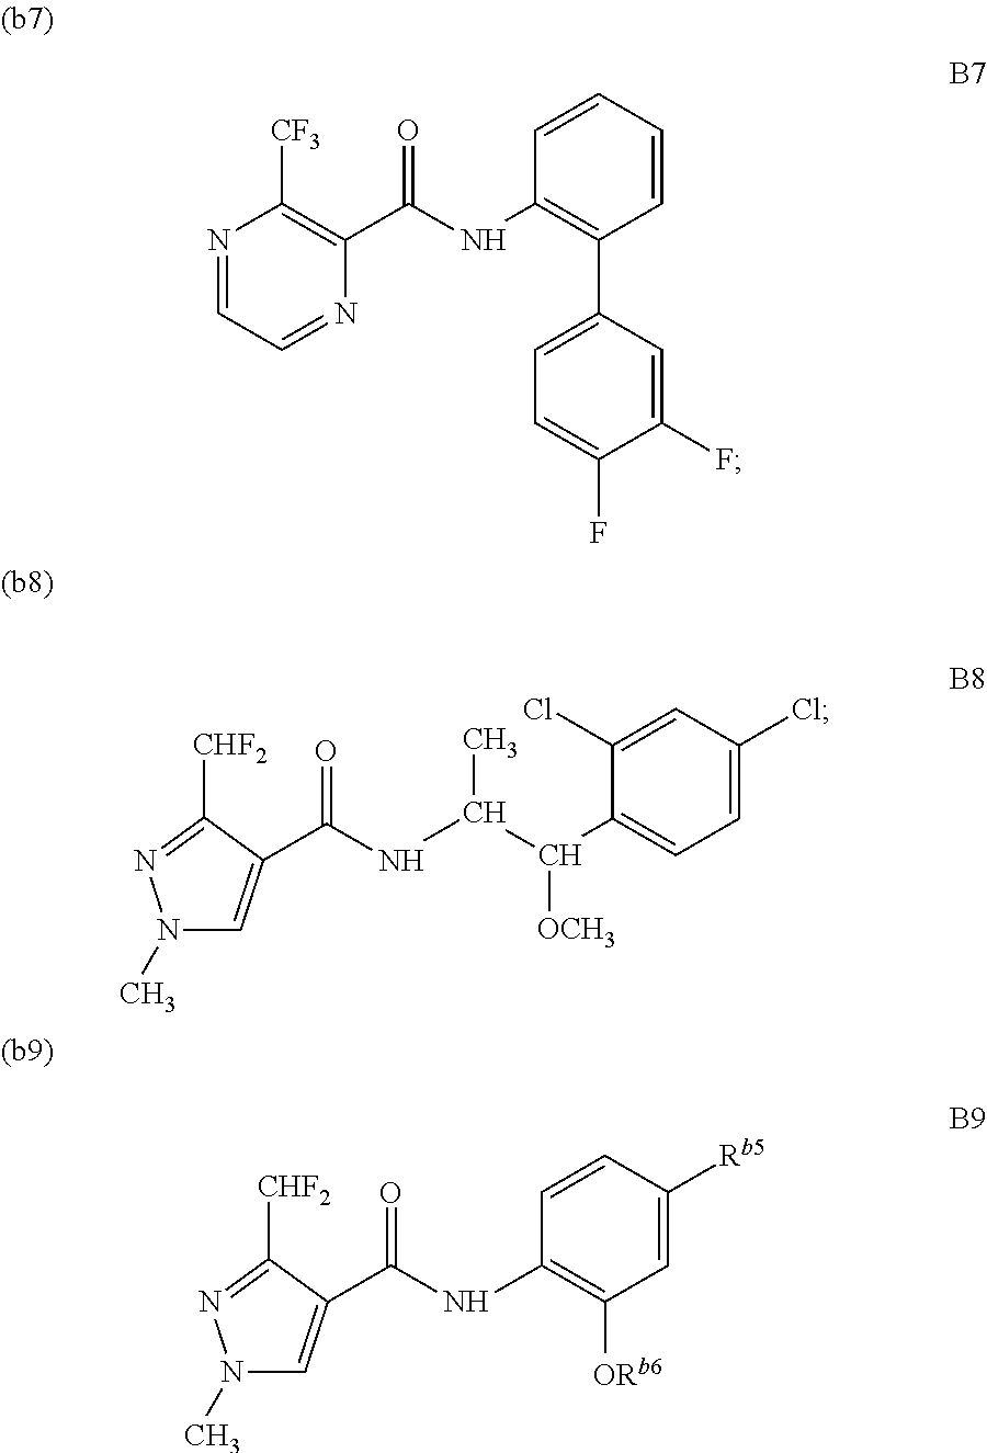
N1=CC=NC(C(NC2=C(C3=CC=C(F)C(F)=C3)C=CC=C2)=O)=C1[CF3].N1(C)C=C(C(NC(C(C2=CC=C(Cl)C=C2Cl)[OCH3])C)=O)C([CHF2])=N1.N1(C)C=C(C(NC2=C([ORb6])C=C([Rb5])C=C2)=O)C([CHF2])=N1
